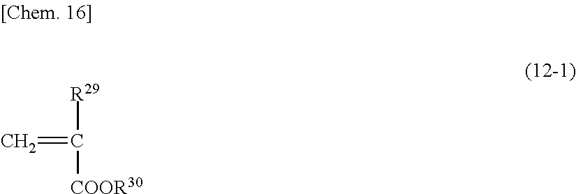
C=C([R29])[COOR30]
